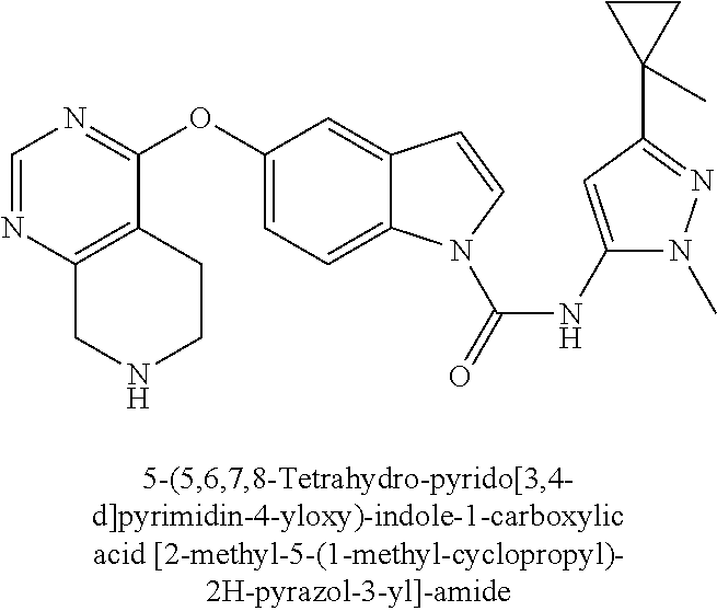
C1(OC2=NC=NC3=C2CCNC3)=CC=C2C(=C1)C=CN2C(=O)NC1=CC(C2(C)CC2)=NN1C
